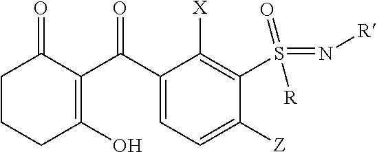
C1(C(C2=CC=C([Z])C(S(=N[R])(=O)[R])=C2[X])=O)=C(O)CCCC1=O
